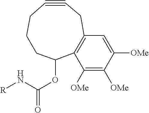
C1#CCCCC(OC(=O)N[R])C2=C(C1)C=C([OMe])C([OMe])=C2[OMe]
